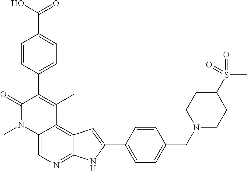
C1=CC(CN2CCC(S(=O)(=O)C)CC2)=CC=C1C1=CC2=C3C(=CN=C2N1)N(C)C(=O)C(C1=CC=C(C(O)=O)C=C1)=C3C
